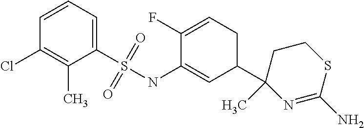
C1(S(NC2=CC(C3(C)N=C(N)SCC3)CC=C2F)(=O)=O)=CC=CC(Cl)=C1C
